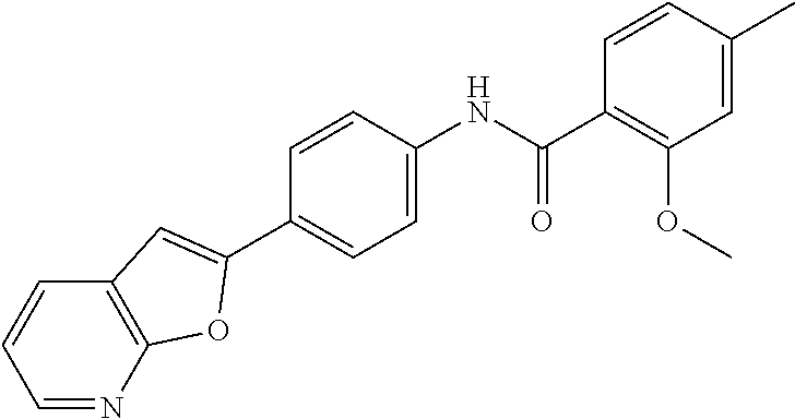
C1=NC2=C(C=C1)C=C(C1=CC=C(NC(C3=C(OC)C=C(C)C=C3)=O)C=C1)O2
